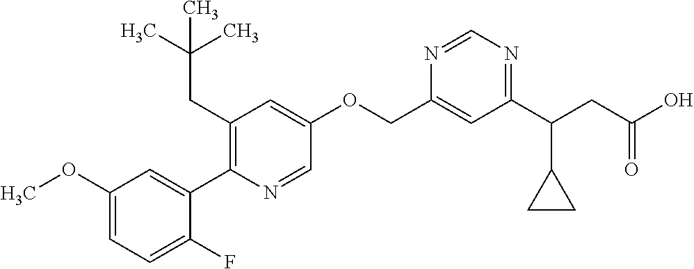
C1(OC)=CC=C(F)C(C2=C(CC(C)(C)C)C=C(OCC3=CC(C(CC(O)=O)C4CC4)=NC=N3)C=N2)=C1
